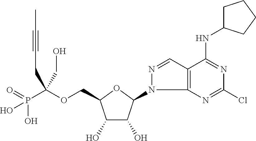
C(OCC1C(O)C(O)C(N2C3=C(C=N2)C(NC2CCCC2)=NC(Cl)=N3)O1)(P(=O)(O)O)(CO)CC#CC
